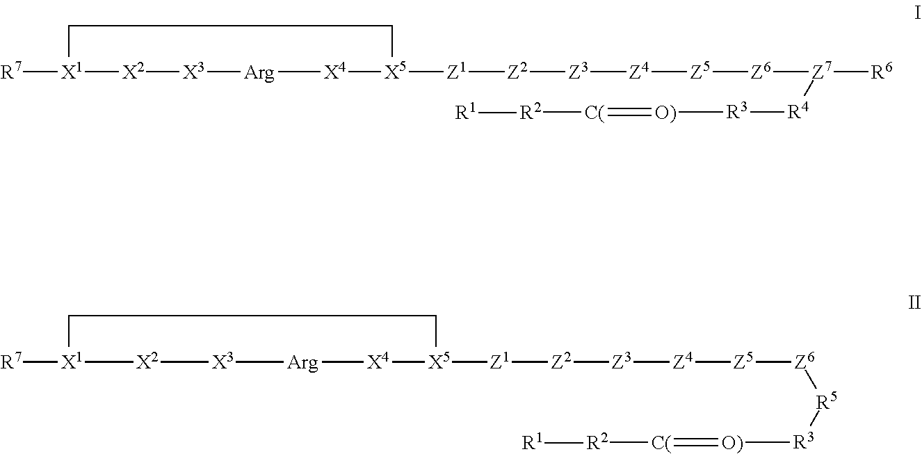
[R7][X1]1[X2][X3][Arg][X4][X5]([Z1][Z2][Z3][Z4][Z5][Z6][Z7]([R6])[R4][R3][O)]=[C(][R2][R1])CC1.[R7][X1]1[X2][X3][Arg][X4][X5]([Z1][Z2][Z3][Z4][Z5][Z6][R5][R3][O)]=[C(][R2][R1])CC1
